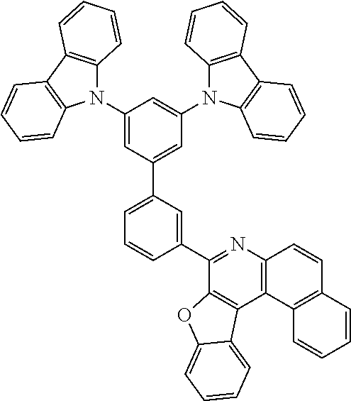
C12=C(N=C(C3=CC(C4=CC(N5C6=C(C7=C5C=CC=C7)C=CC=C6)=CC(N5C6=C(C7=C5C=CC=C7)C=CC=C6)=C4)=CC=C3)C3=C1C1=CC=CC=C1O3)C=CC1=C2C=CC=C1
